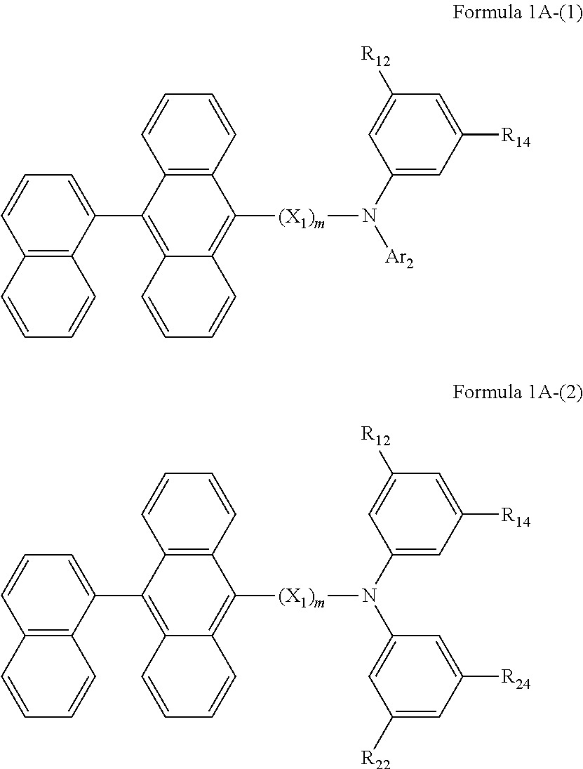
C12=C(C(C3=C4C(=C([(X1)m]N([Ar2])C5=CC([R14])=CC([R12])=C5)C5=C3C=CC=C5)C=CC=C4)=CC=C1)C=CC=C2.C12=C(C(C3=C4C(=C([(X1)m]N(C5=CC([R22])=CC([R24])=C5)C5=CC([R14])=CC([R12])=C5)C5=C3C=CC=C5)C=CC=C4)=CC=C1)C=CC=C2
